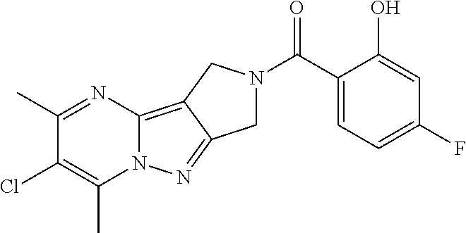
C1(C)=NC2=C3C(=NN2C(C)=C1Cl)CN(C(C1=CC=C(F)C=C1O)=O)C3
